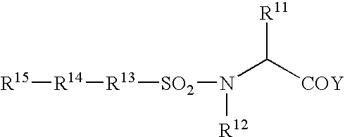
[R15][R14][R13][SO2]N([R12])C([COY])[R11]
